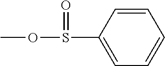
O(S(C1=CC=CC=C1)=O)C
